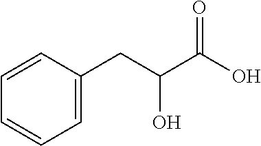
C1=C(CC(C(O)=O)O)C=CC=C1
